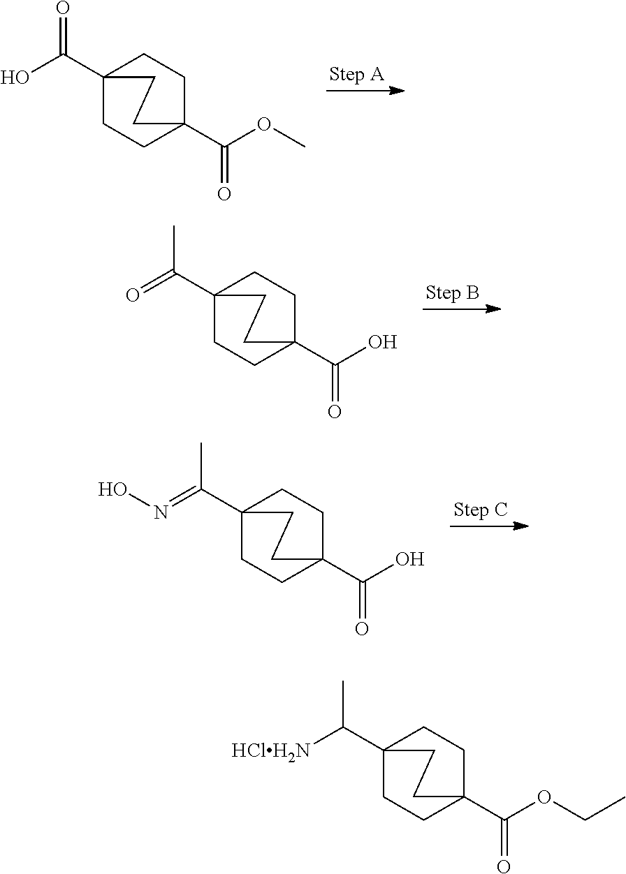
C12(C(O)=O)CCC(C(OC)=O)(CC1)CC2.C12(C(=O)C)CCC(C(O)=O)(CC1)CC2.C12(C(=NO)C)CCC(C(O)=O)(CC1)CC2.C12(C([HClH2N])C)CCC(C(OCC)=O)(CC1)CC2
